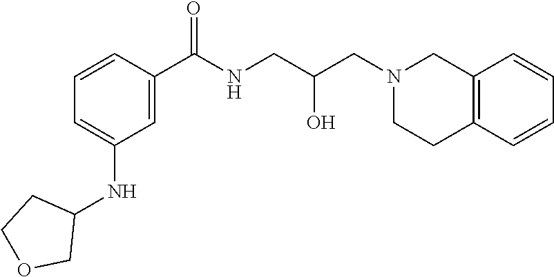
N(CC(O)CN1CCC2=C(C1)C=CC=C2)C(C1=CC(NC2CCOC2)=CC=C1)=O
